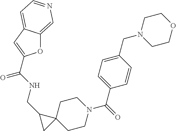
C12(CCN(C(C3=CC=C(CN4CCOCC4)C=C3)=O)CC1)CC2CNC(=O)C1=CC2=CC=NC=C2O1
